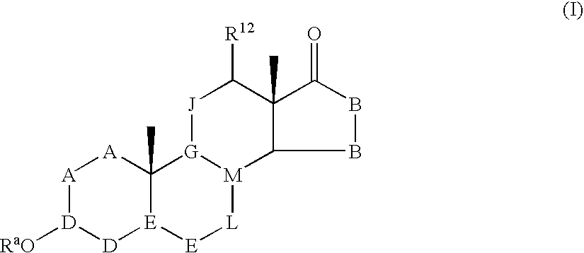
[A]1[D]([RaO])[D][E]2C(C)([A]1)[G]1[M]([L][E]2)C2C(C)(C([R12])[J]1)C(=O)BB2
